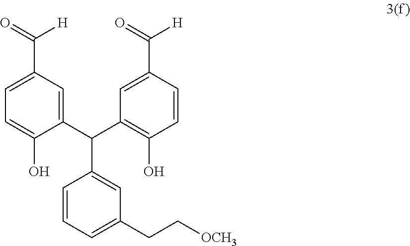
C1=CC=C(CC[OCH3])C=C1C(C1=CC(C([H])=O)=CC=C1O)C1=C(O)C=CC(C([H])=O)=C1
